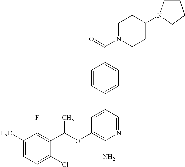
C1(OC(C2=C(F)C(C)=CC=C2Cl)C)=C(N)N=CC(C2=CC=C(C(=O)N3CCC(N4CCCC4)CC3)C=C2)=C1
